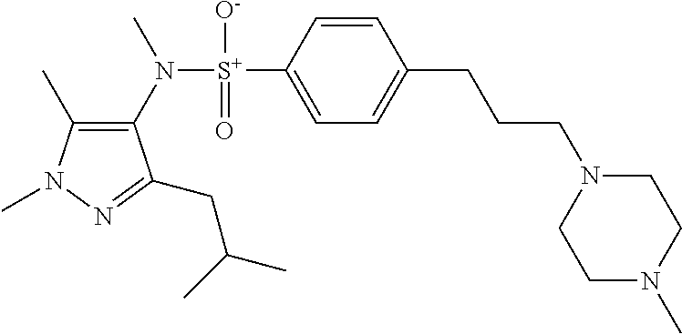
C1(C)=C(N([S+](C2=CC=C(CCCN3CCN(C)CC3)C=C2)([O-])=O)C)C(CC(C)C)=NN1C
